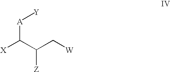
[X]C(C(C[W])[Z])[A][Y]
